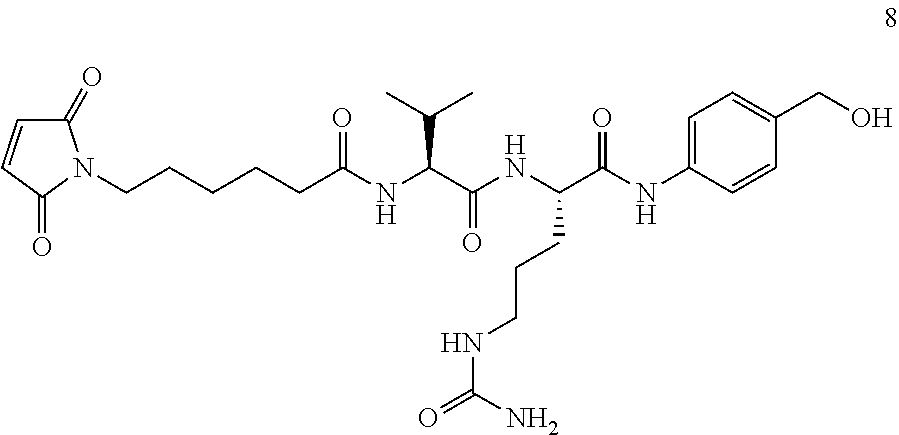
C1(=O)C=CC(=O)N1CCCCCC(NC(C(NC(C(NC1=CC=C(CO)C=C1)=O)CCCNC(=O)N)=O)C(C)C)=O
